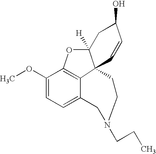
C1(OC)=CC=C2C3=C1OC1([H])C3(C=CC(O)C1)CCN(CCC)C2
